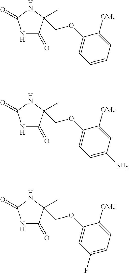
N1C(=O)C(C)(COC2=CC=CC=C2[OMe])NC1=O.N1C(=O)C(C)(COC2=CC=C(N)C=C2[OMe])NC1=O.N1C(=O)C(C)(COC2=CC(F)=CC=C2[OMe])NC1=O
